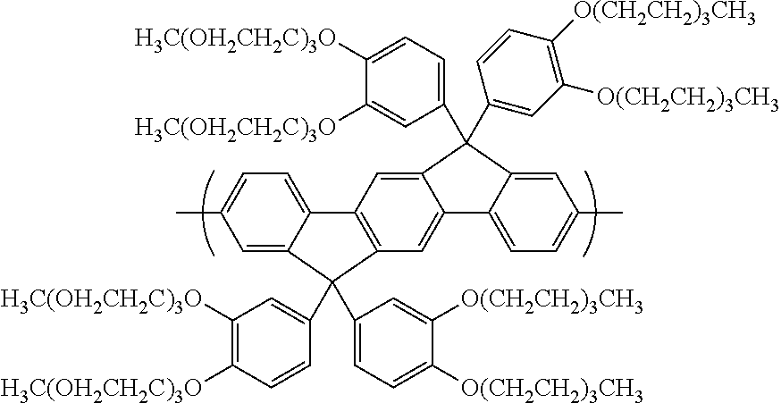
C12=CC=C(C)C=C1C(C1=CC([H3C(OH2CH2C)3O])=C([H3C(OH2CH2C)3O])C=C1)(C1=CC=C([O(CH2CH2)3CH3])C([O(CH2CH2)3CH3])=C1)C1=C2C=C2C(=C1)C1=CC=C(C)C=C1C2(C1=CC([O(CH2CH2)3CH3])=C([O(CH2CH2)3CH3])C=C1)C1=CC=C([H3C(OH2CH2C)3O])C([H3C(OH2CH2C)3O])=C1
